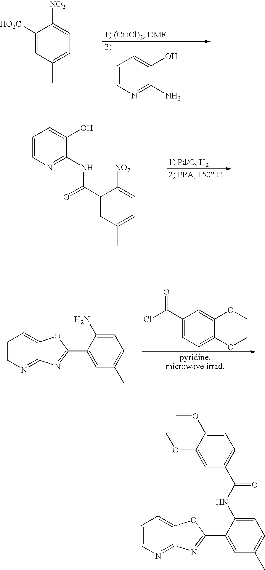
C1([HO2C])=CC(C)=CC=C1[NO2].C1=CC=C(O)C(N)=N1.C1=CN=C(NC(C2=CC(C)=CC=C2[NO2])=O)C(O)=C1.C1=CN=C2C(=C1)OC(C1=CC(C)=CC=C1N)=N2.C1(C(Cl)=O)=CC=C(OC)C(OC)=C1.C1=CN=C2C(=C1)OC(C1=CC(C)=CC=C1NC(=O)C1=CC=C(OC)C(OC)=C1)=N2
